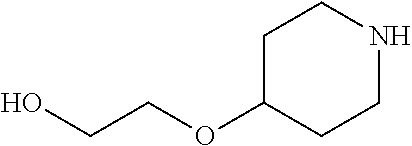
N1CCC(OCCO)CC1
